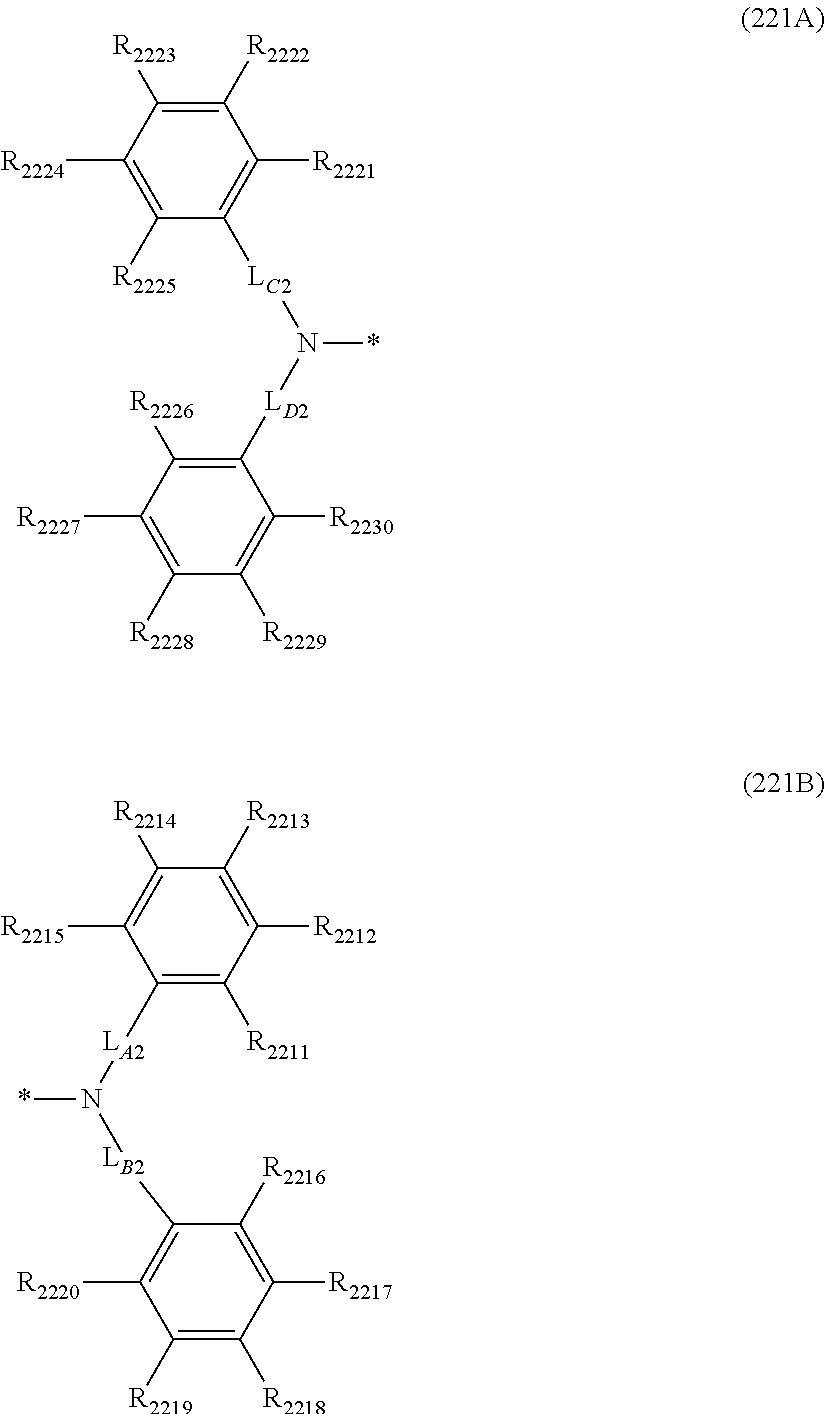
C1([R2224])=C([R2225])C([LC2]N([LD2]C2=C([R2226])C([R2227])=C([R2228])C([R2229])=C2[R2230])*)=C([R2221])C([R2222])=C1[R2223].C1([R2215])=C([R2214])C([R2213])=C([R2212])C([R2211])=C1[LA2]N([LB2]C1=C([R2220])C([R2219])=C([R2218])C([R2217])=C1[R2216])*
